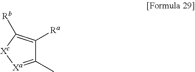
C1(C)=[Xa][Xc]C([Rb])=C1[Ra]
